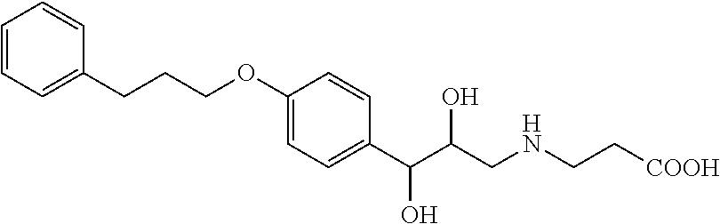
C1=CC=C(CCCOC2=CC=C(C(C(O)CNCC[COOH])O)C=C2)C=C1
